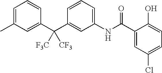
C1=C(C)C=C(C(C2=CC(NC(C3=CC(Cl)=CC=C3O)=O)=CC=C2)([F3C])[CF3])C=C1
